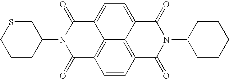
C1SCCCC1N1C(=O)C2=C3C(=CC=C4C3=C(C=C2)C(=O)N(C2CCCCC2)C4=O)C1=O
